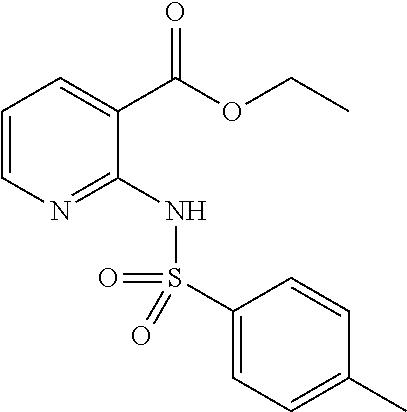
C1=CN=C(NS(C2=CC=C(C)C=C2)(=O)=O)C(C(OCC)=O)=C1
